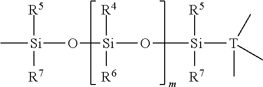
C[Si](O[Si](O[Si]([T](C)(C)C)([R5])[R7])([R4])[R6])([R5])[R7]
